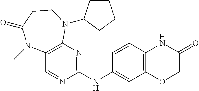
C1=CC(NC2=NC3=C(C=N2)N(C)C(=O)CCN3C2CCCC2)=CC2=C1NC(=O)CO2
